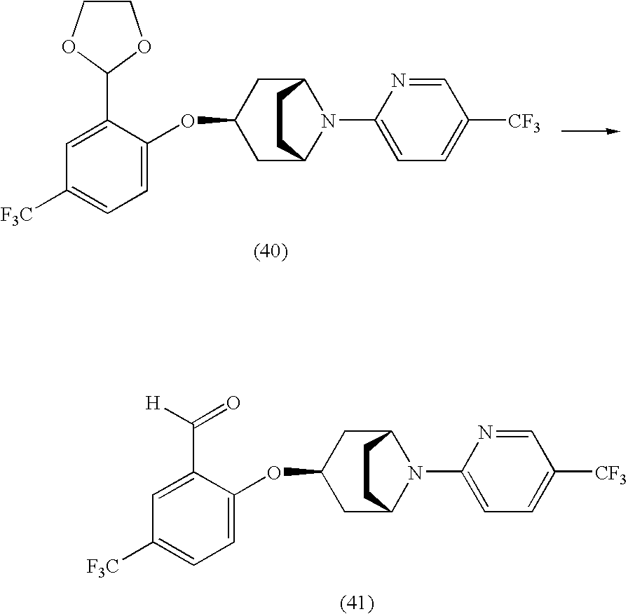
C1C(OC2=CC=C([F3C])C=C2C(=O)[H])CC2N(C3=CC=C([CF3])C=N3)C1CC2.C1C(OC2=CC=C([F3C])C=C2C2OCCO2)CC2N(C3=CC=C([CF3])C=N3)C1CC2
